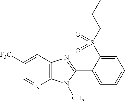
C1([F3C])=CC2=C(N=C1)N(C)C(C1=CC=CC=C1S(CCC)(=O)=O)=N2
